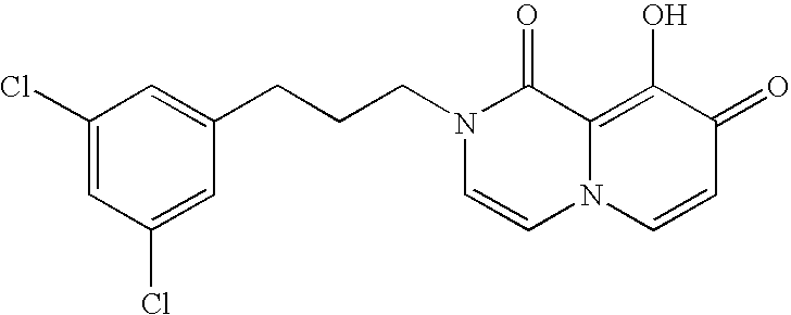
C1(CCCN2C=CN3C(=C(O)C(=O)C=C3)C2=O)=CC(Cl)=CC(Cl)=C1
